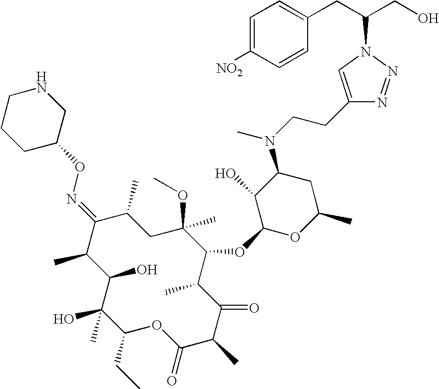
C1(O)C(C)C(=NOC2CNCCC2)C(C)CC(C)(OC)C(OC2OC(C)CC(N(CCC3=CN(C(CC4=CC=C([NO2])C=C4)CO)N=N3)C)C2O)C(C)C(=O)C(C)C(=O)OC(CC)C1(O)C
